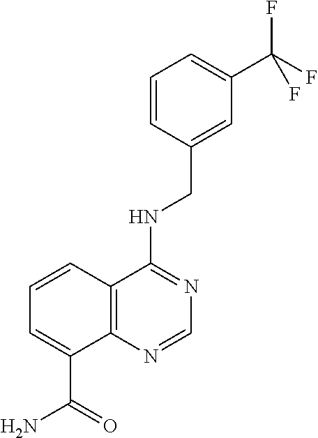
C1(CNC2=NC=NC3=C2C=CC=C3C(=O)N)=CC(C(F)(F)F)=CC=C1
